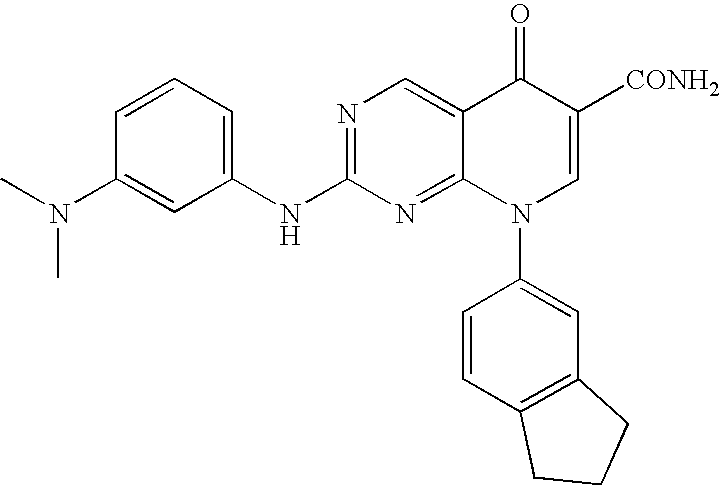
C1(NC2=NC=C3C(=N2)N(C2=CC4=C(C=C2)CCC4)C=C([CONH2])C3=O)=CC=CC(N(C)C)=C1
